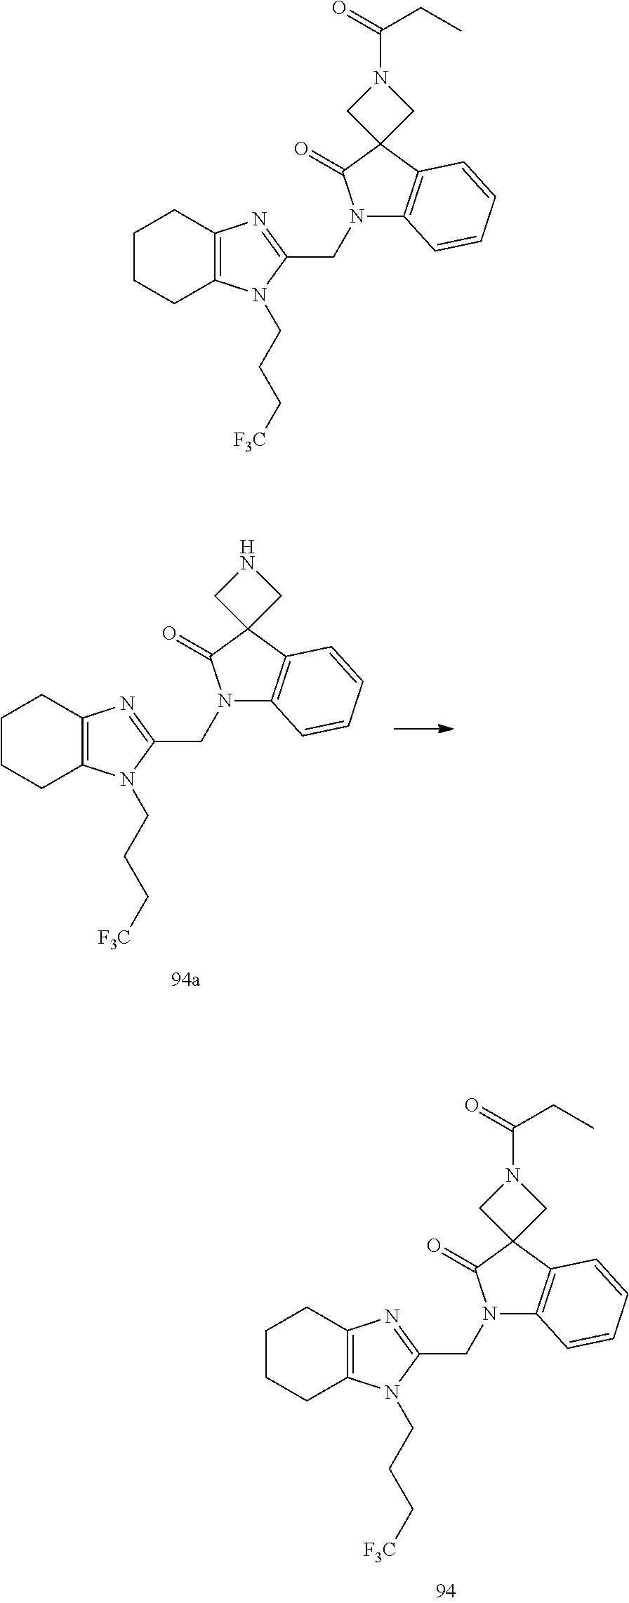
C1CCC2=C(C1)N=C(CN1C3=C(C4(C1=O)CNC4)C=CC=C3)N2CCC[F3C].C1CCC2=C(C1)N=C(CN1C3=C(C4(C1=O)CN(C(=O)CC)C4)C=CC=C3)N2CCC[F3C].C1CCC2=C(C1)N=C(CN1C3=C(C4(C1=O)CN(C(=O)CC)C4)C=CC=C3)N2CCC[F3C]
